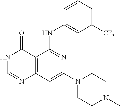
N1C=NC2=C(C1=O)C(NC1=CC([CF3])=CC=C1)=NC(N1CCN(C)CC1)=C2
